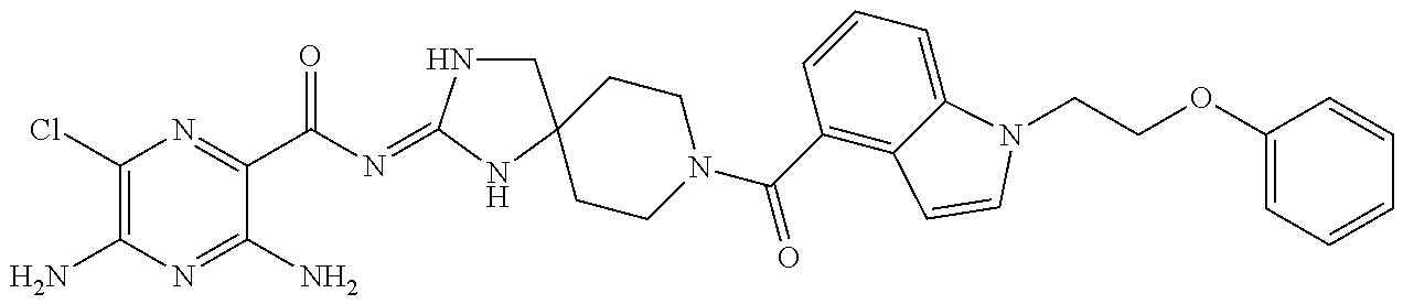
C1(Cl)=C(N)N=C(N)C(C(N=C2NCC3(N2)CCN(C(C2=C4C(=CC=C2)N(CCOC2=CC=CC=C2)C=C4)=O)CC3)=O)=N1
